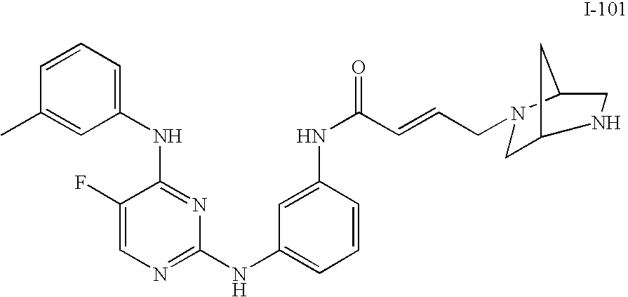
C1(F)=CN=C(NC2=CC=CC(NC(C=CCN3CC4CC3CN4)=O)=C2)N=C1NC1=CC=CC(C)=C1
